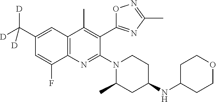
C12=C(C=C(C([D])([D])[D])C=C1F)C(C)=C(C1=NC(C)=NO1)C(N1CCC(NC3CCOCC3)CC1C)=N2
